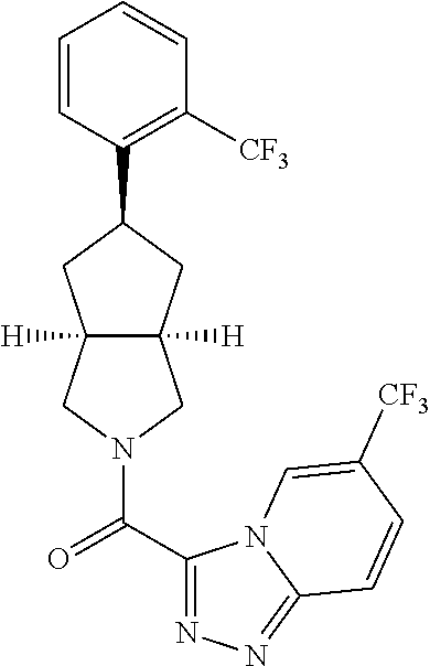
C1=CC(C2CC3([H])C([H])(C2)CN(C(=O)C2=NN=C4N2C=C([CF3])C=C4)C3)=C([CF3])C=C1
